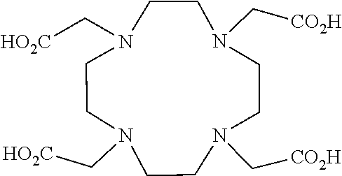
N1(C[HO2C])CCN(C[HO2C])CCN(C[CO2H])CCN(C[CO2H])CC1
